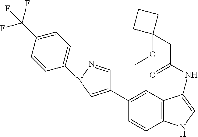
C1(C2=CN(C3=CC=C(C(F)(F)F)C=C3)N=C2)=CC2=C(C=C1)NC=C2NC(CC1(OC)CCC1)=O
